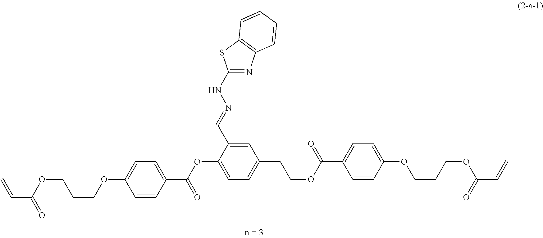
C(OCCCOC1=CC=C(C(=O)OC2=CC=C(CCOC(=O)C3=CC=C(OCCCOC(=O)C=C)C=C3)C=C2C=NNC2=NC3=C(S2)C=CC=C3)C=C1)(C=C)=O
